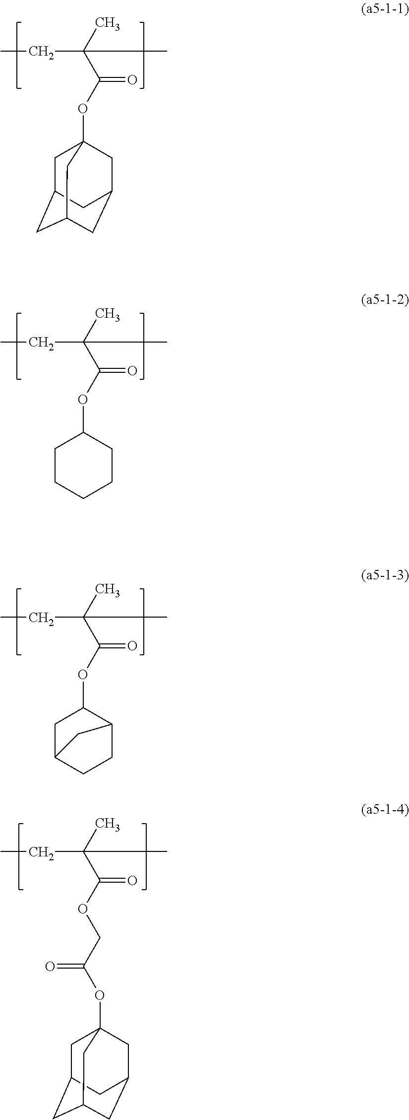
CC(C(OC12CC3CC(CC(C1)C3)C2)=O)(C)CC.CC(C(OC1CCCCC1)=O)(C)CC.CC(C(OC1CC2CCC1C2)=O)(C)CC.CC(C(OCC(OC12CC3CC(CC(C1)C3)C2)=O)=O)(C)CC
